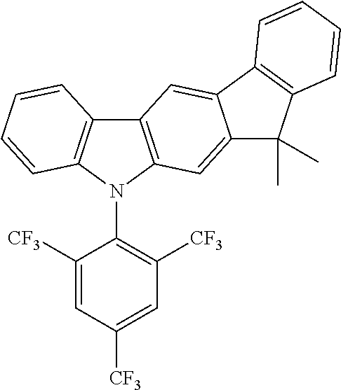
C1([CF3])=CC([CF3])=CC([CF3])=C1N1C2=C(C3=C1C=CC=C3)C=C1C(=C2)C(C)(C)C2=C1C=CC=C2
